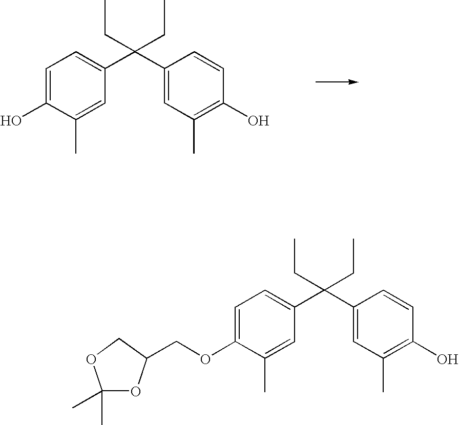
C1=C(O)C(C)=CC(C(C2=CC(C)=C(O)C=C2)(CC)CC)=C1.C1=C(OCC2OC(C)(C)OC2)C(C)=CC(C(C2=CC(C)=C(O)C=C2)(CC)CC)=C1
